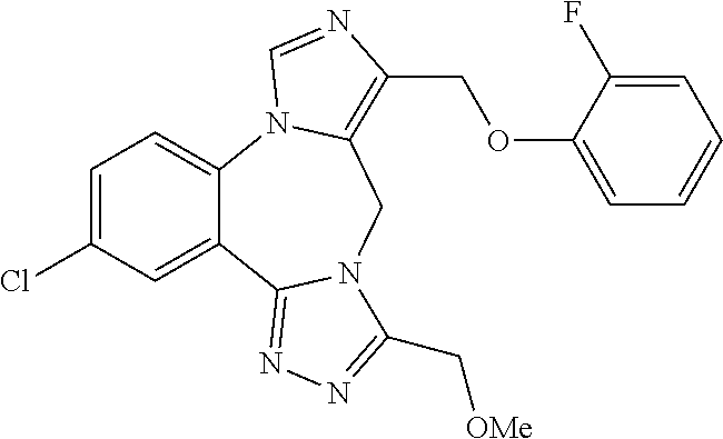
C1=C(Cl)C=C2C(=C1)N1C(=C(COC3=CC=CC=C3F)N=C1)CN1C2=NN=C1C[OMe]
